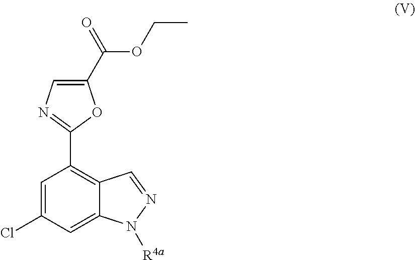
C1=C(Cl)C=C2C(=C1C1=NC=C(C(OCC)=O)O1)C=NN2[R4a]
